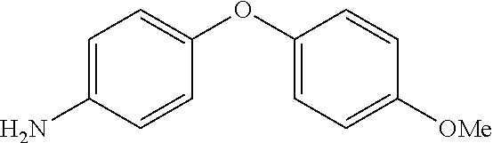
C1(OC2=CC=C([OMe])C=C2)=CC=C(N)C=C1
